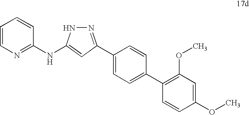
C1(C2=NNC(NC3=NC=CC=C3)=C2)=CC=C(C2=C(OC)C=C(OC)C=C2)C=C1
